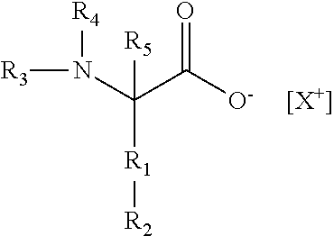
[R3]N([R4])C(C([O-])=O)([R5])[R1][R2].[[X+]]
